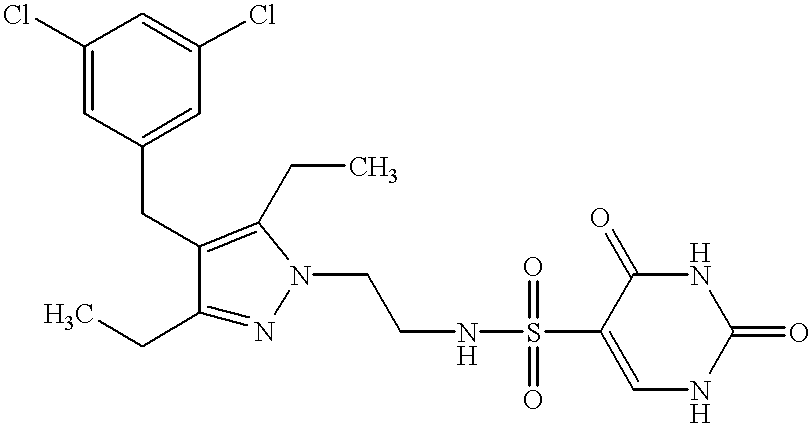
C1(CC)=NN(CCNS(C2=CNC(=O)NC2=O)(=O)=O)C(CC)=C1CC1=CC(Cl)=CC(Cl)=C1
